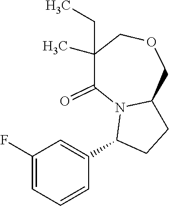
C1(F)=CC=CC(C2CCC3N2C(=O)C(C)(CC)COC3)=C1
